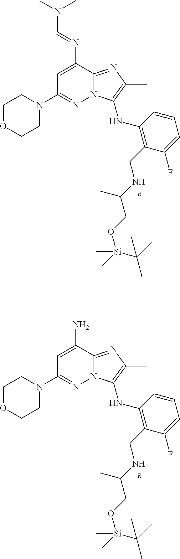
C1OCCN(C2=NN3C(=NC(C)=C3NC3=C(CNC(CO[Si](C)(C(C)(C)C)C)C)C(F)=CC=C3)C(N=CN(C)C)=C2)C1.[R].C1OCCN(C2=NN3C(=NC(C)=C3NC3=C(CNC(CO[Si](C)(C(C)(C)C)C)C)C(F)=CC=C3)C(N)=C2)C1.[R]
